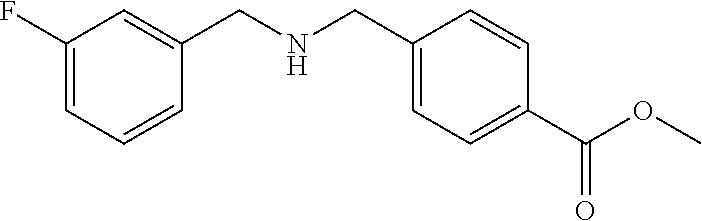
C1(F)=CC=CC(CNCC2=CC=C(C(OC)=O)C=C2)=C1
